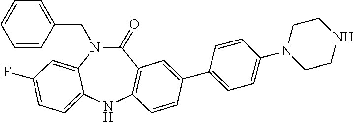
C1=CC(CN2C(=O)C3=C(NC4=CC=C(F)C=C24)C=CC(C2=CC=C(N4CCNCC4)C=C2)=C3)=CC=C1
